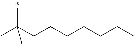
CC(CCCCCCC)(C)C
